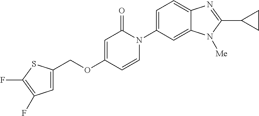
C(OC1=CC(=O)N(C2=CC=C3C(=C2)N([Me])C(C2CC2)=N3)C=C1)C1=CC(F)=C(F)S1
